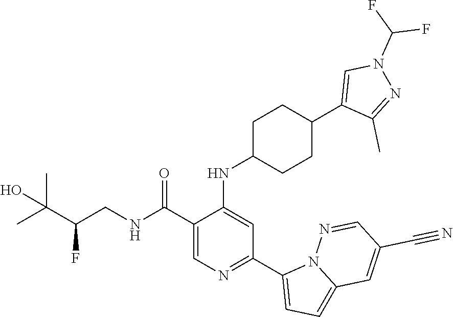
C1(C(NCC(C(C)(C)O)F)=O)=CN=C(C2=CC=C3N2N=CC(C#N)=C3)C=C1NC1CCC(C2=CN(C(F)F)N=C2C)CC1
